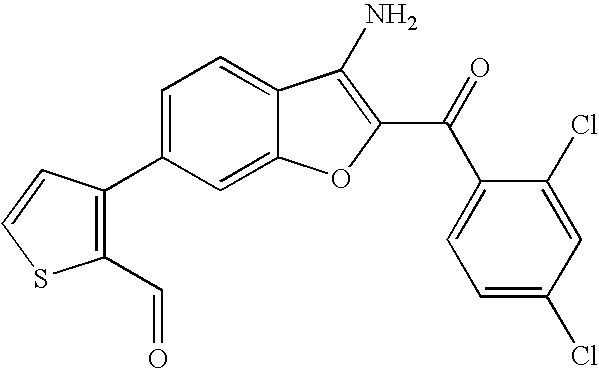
C1(C2=C(C=O)SC=C2)=CC=C2C(=C1)OC(C(C1=CC=C(Cl)C=C1Cl)=O)=C2N
